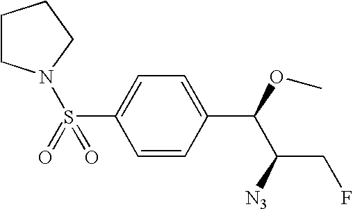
C1(S(N2CCCC2)(=O)=O)=CC=C(C(OC)C([N3])CF)C=C1
